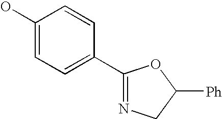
C1(O)=CC=C(C2=NCC([Ph])O2)C=C1
